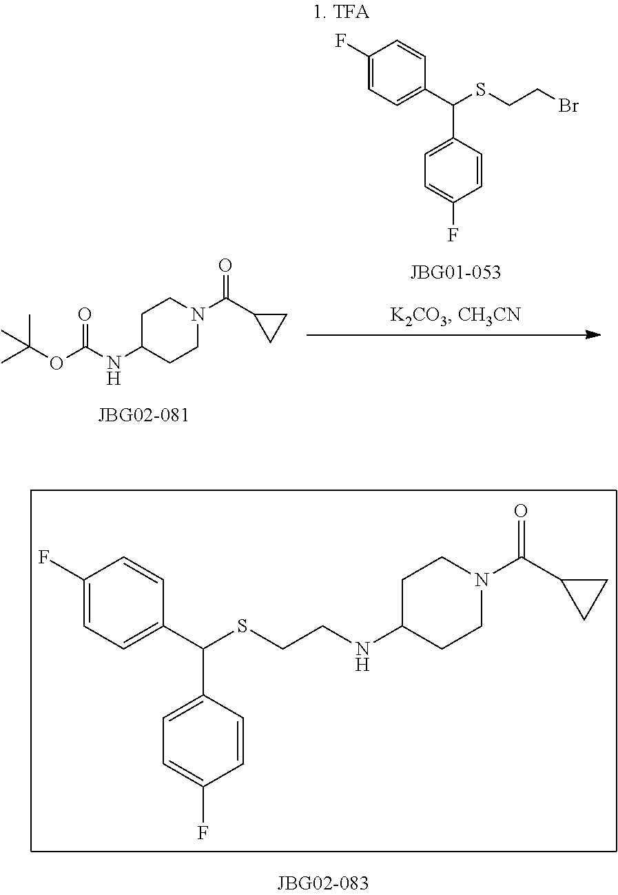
C1(F)=CC=C(C(C2=CC=C(F)C=C2)SCCBr)C=C1.CC(C)(OC(=O)NC1CCN(C(C2CC2)=O)CC1)C.C1(F)=CC=C(C(C2=CC=C(F)C=C2)SCCNC2CCN(C(C3CC3)=O)CC2)C=C1
